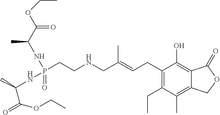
C1(CC=C(CNCCP(=O)(NC(C)C(OCC)=O)NC(C(=O)OCC)C)C)=C(CC)C(C)=C2C(=C1O)C(=O)OC2
